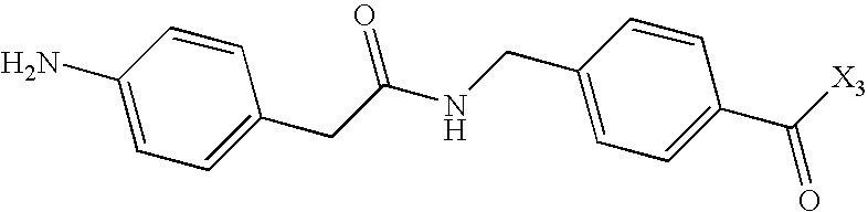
NC1=CC=C(CC(NCC2=CC=C(C([X3])=O)C=C2)=O)C=C1
